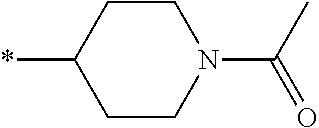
C1CC(*)CCN1C(=O)C
